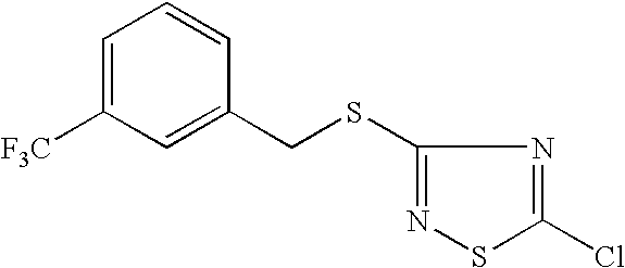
C1(SCC2=CC([F3C])=CC=C2)=NSC(Cl)=N1
